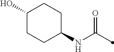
C1(O)CCC(NC(=O)C)CC1
